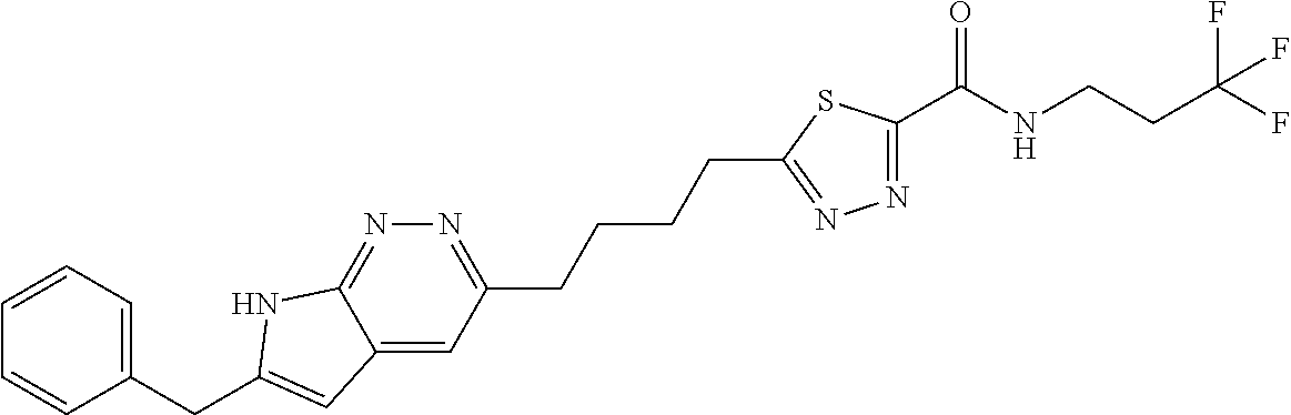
N1=C(C(NCCC(F)(F)F)=O)SC(CCCCC2=NN=C3C(=C2)C=C(CC2=CC=CC=C2)N3)=N1
